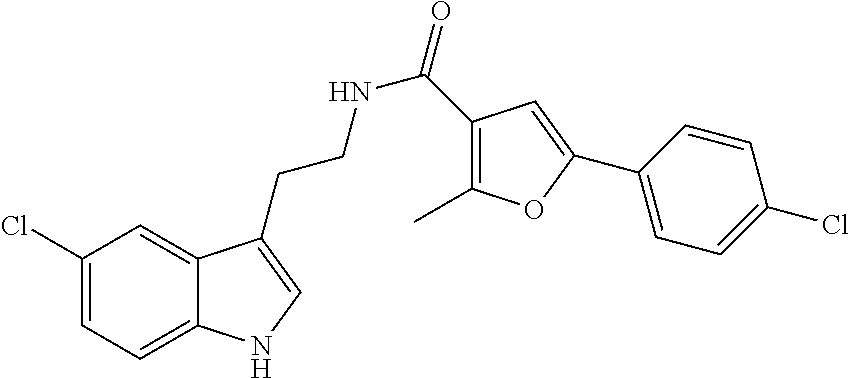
N(CCC1=CNC2=CC=C(Cl)C=C21)C(=O)C1=C(C)OC(C2=CC=C(Cl)C=C2)=C1
